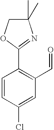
C1=CC(Cl)=CC(C=O)=C1C1=NC(C)(C)CO1
